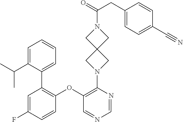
C1=C(F)C=CC(OC2=C(N3CC4(C3)CN(C(=O)CC3=CC=C(C#N)C=C3)C4)N=CN=C2)=C1C1=CC=CC=C1C(C)C
